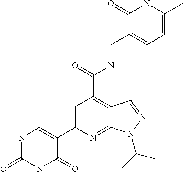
C1(C2=CC(C(=O)NCC3=C(C)C=C(C)NC3=O)=C3C(=N2)N(C(C)C)N=C3)=CNC(=O)NC1=O
